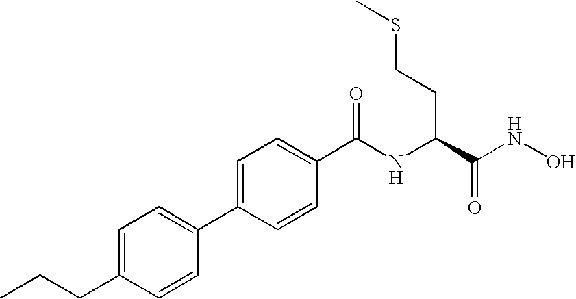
C1(CCC)=CC=C(C2=CC=C(C(NC(C(NO)=O)CCSC)=O)C=C2)C=C1
